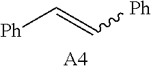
C([Ph])=C[Ph].[A4]
